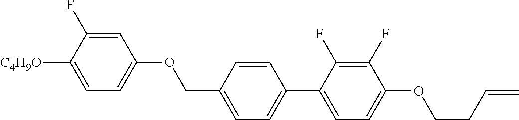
C1=C(F)C([C4H9O])=CC=C1OCC1=CC=C(C2=CC=C(OCCC=C)C(F)=C2F)C=C1
